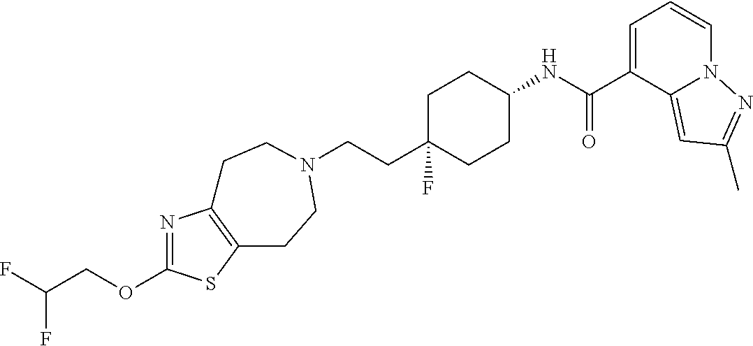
N1=C(OCC(F)F)SC2=C1CCN(CCC1(F)CCC(NC(C3=CC=CN4C3=CC(C)=N4)=O)CC1)CC2
